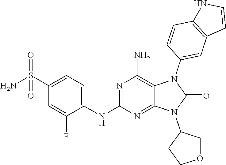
C1(S(N)(=O)=O)=CC=C(NC2=NC(N)=C3C(=N2)N(C2CCOC2)C(=O)N3C2=CC3=C(C=C2)NC=C3)C(F)=C1
